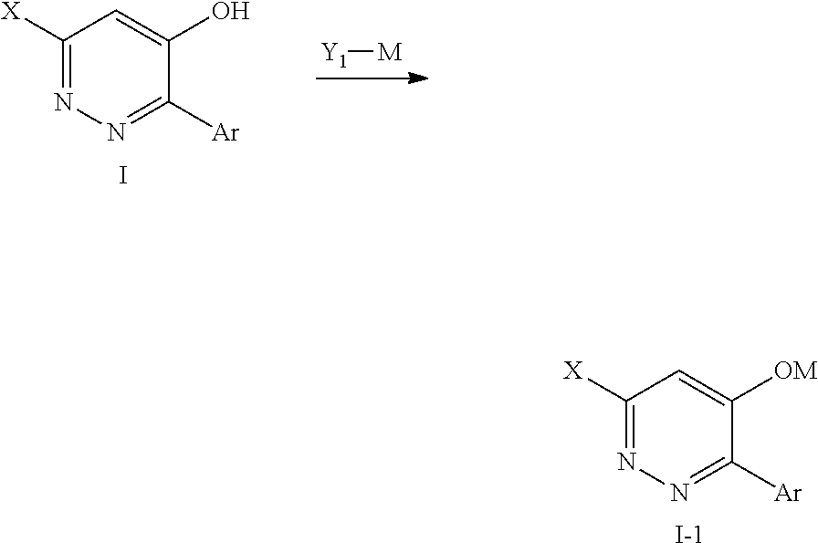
C1([X])=NN=C([Ar])C([OM])=C1.[I-].C1([X])=NN=C([Ar])C(O)=C1.I.[Y1][M]
